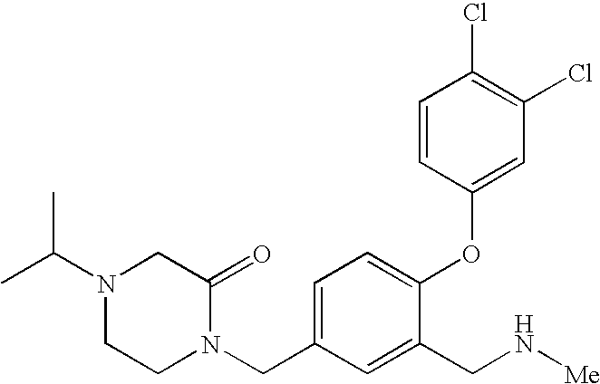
C1=C(CN2C(=O)CN(C(C)C)CC2)C=C(CN[Me])C(OC2=CC(Cl)=C(Cl)C=C2)=C1
